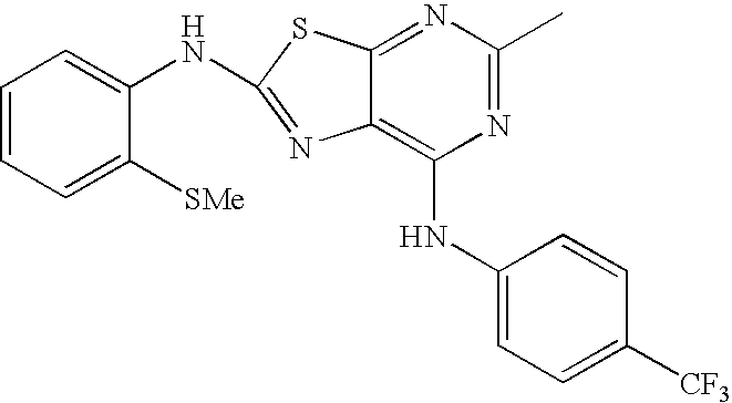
C1=CC=C([SMe])C(NC2=NC3=C(NC4=CC=C([CF3])C=C4)N=C(C)N=C3S2)=C1
